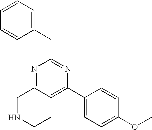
C1NCCC2=C(C3=CC=C(OC)C=C3)N=C(CC3=CC=CC=C3)N=C12
